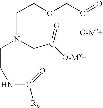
[R6]C(NCCN(CC(=O)[O-M+])CCOCC([O-M+])=O)=O
